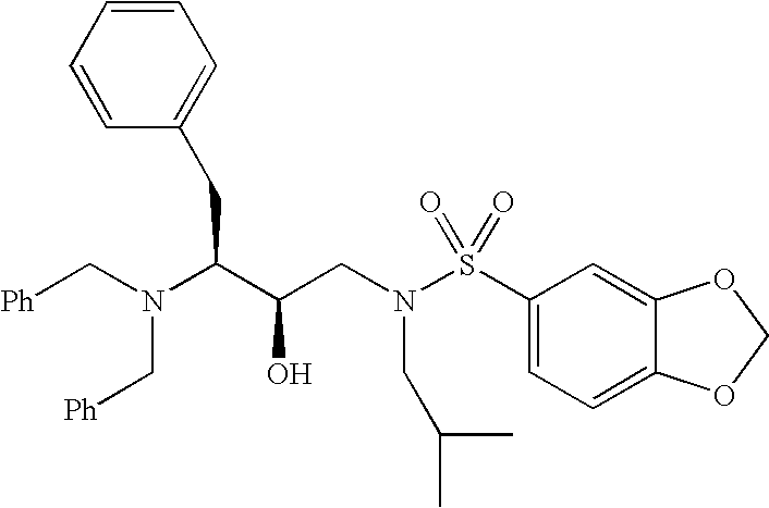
[Ph]CN(C(C(CN(S(C1=CC=C2C(=C1)OCO2)(=O)=O)CC(C)C)O)CC1=CC=CC=C1)C[Ph]
